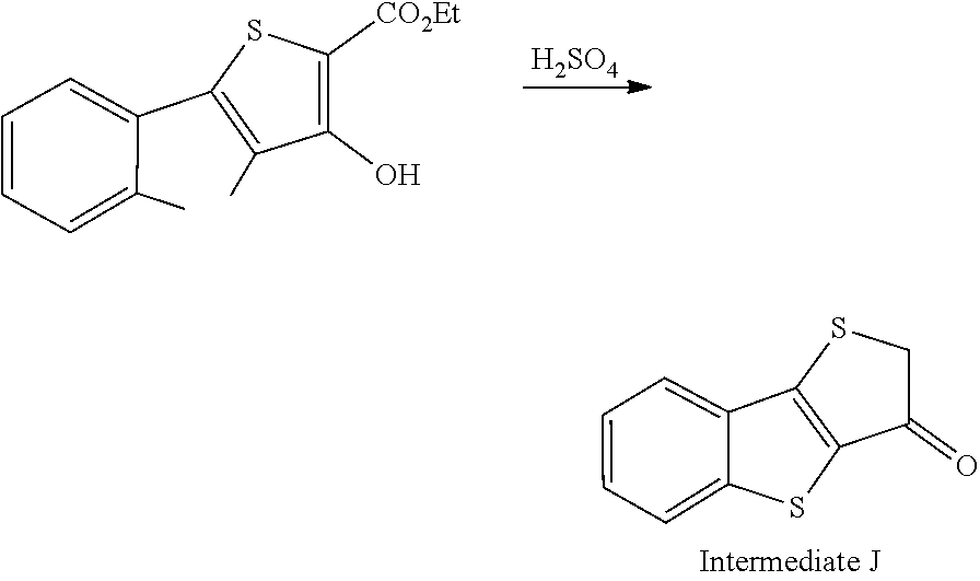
C1=CC=C(C)C(C2=C(C)C(O)=C([CO2Et])S2)=C1.[H2SO4].C12=CC=CC=C1C1=C(S2)C(=O)CS1
